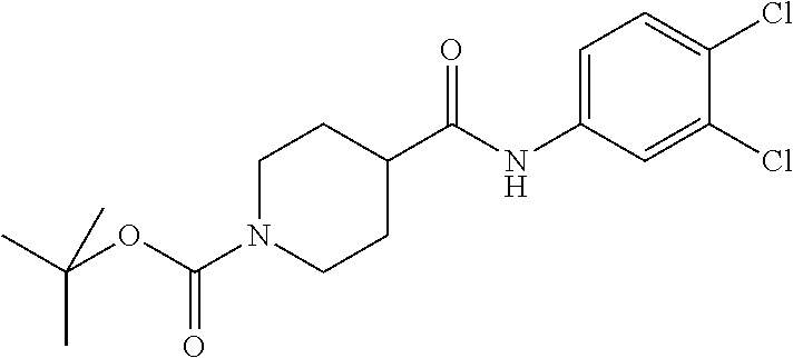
C1=C(NC(C2CCN(C(OC(C)(C)C)=O)CC2)=O)C=C(Cl)C(Cl)=C1
